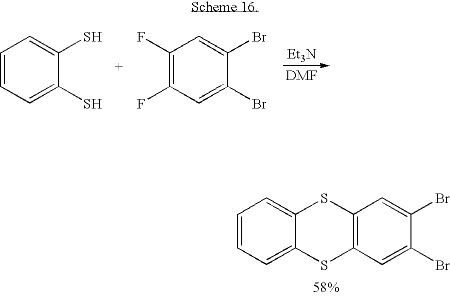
C1=CC=C(S)C(S)=C1.C1(F)=C(F)C=C(Br)C(Br)=C1.[Et3N].C1=CC=C2C(=C1)SC1=C(S2)C=C(Br)C(Br)=C1
